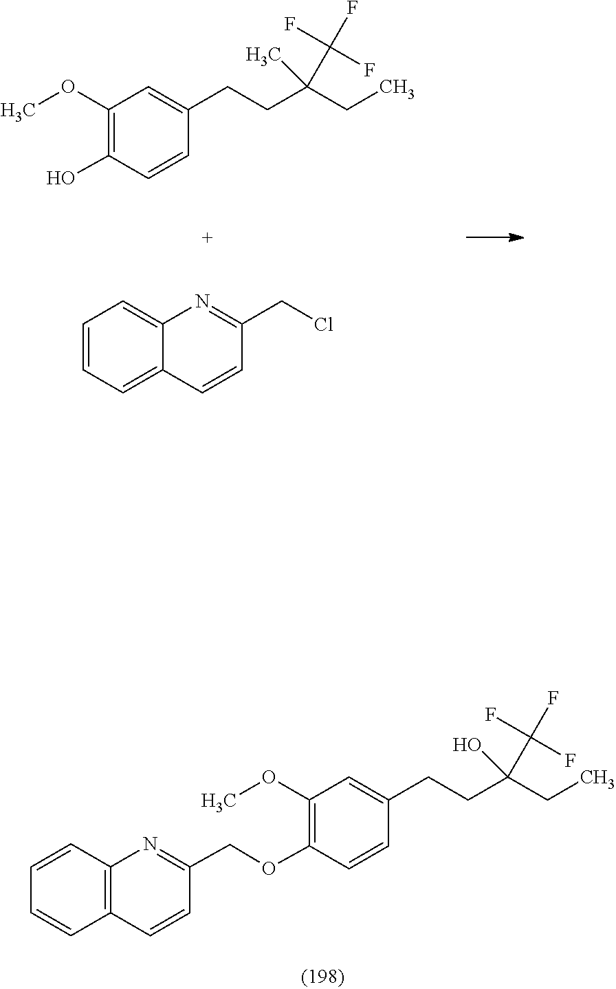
O(C1=C(OC)C=C(CCC(CC)(O)C(F)(F)F)C=C1)CC1=NC2=C(C=CC=C2)C=C1.OC1=C(OC)C=C(CCC(CC)(C)C(F)(F)F)C=C1.C1=CC=C2C(=C1)N=C(CCl)C=C2
